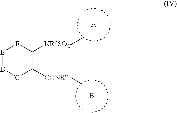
B.[E]1[D]Cc([CONR6]C)c([NR5SO2]C)F1
